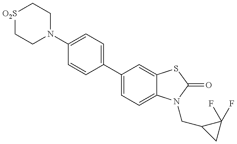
C1=CC(C2=CC=C3C(=C2)SC(=O)N3CC2CC2(F)F)=CC=C1N1CC[O2S]CC1
